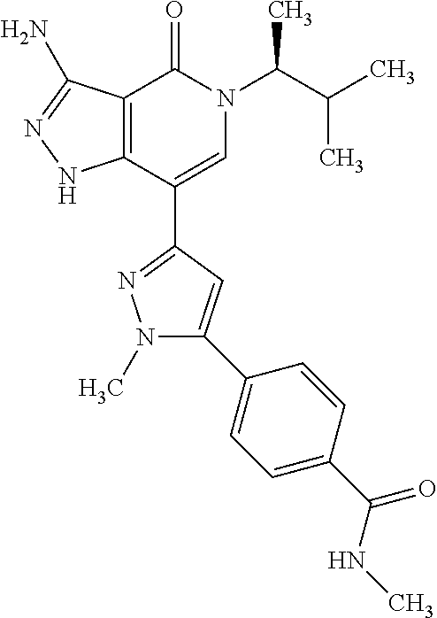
C12=C(C(C3=NN(C)C(C4=CC=C(C(=O)NC)C=C4)=C3)=CN(C(C(C)C)C)C1=O)NN=C2N
